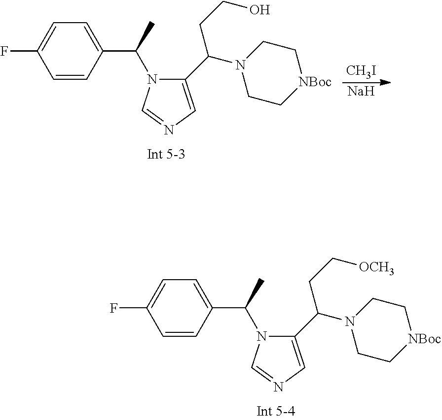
C1=C(C(C)N2C(C(N3CC[NBoc]CC3)CC[OCH3])=CN=C2)C=CC(F)=C1.C1=C(C(C)N2C(C(N3CC[NBoc]CC3)CCO)=CN=C2)C=CC(F)=C1.[CH3I].[Na]
